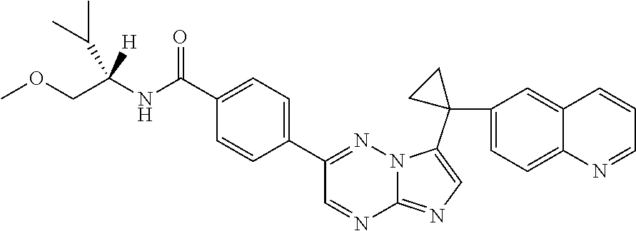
C1(C(NC(COC)([H])C(C)C)=O)=CC=C(C2=NN3C(=NC=C3C3(C4=CC=C5C(=C4)C=CC=N5)CC3)N=C2)C=C1
